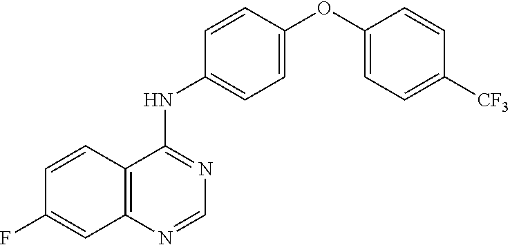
C12=C(N=CN=C1NC1=CC=C(OC3=CC=C([CF3])C=C3)C=C1)C=C(F)C=C2
